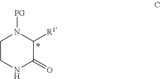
C1CNC(=O)C([R1])N1[PG]
